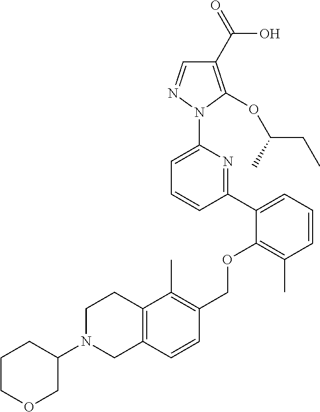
C1(C2=CC=CC(C)=C2OCC2=C(C)C3=C(C=C2)CN(C2CCCOC2)CC3)=NC(N2N=CC(C(=O)O)=C2OC(CC)C)=CC=C1
